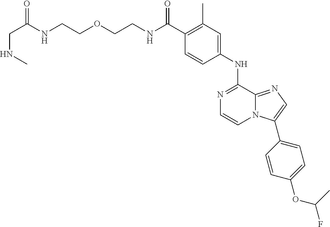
C(C1=C(C)C=C(NC2=NC=CN3C2=NC=C3C2=CC=C(OC(F)C)C=C2)C=C1)(=O)NCCOCCNC(CNC)=O
